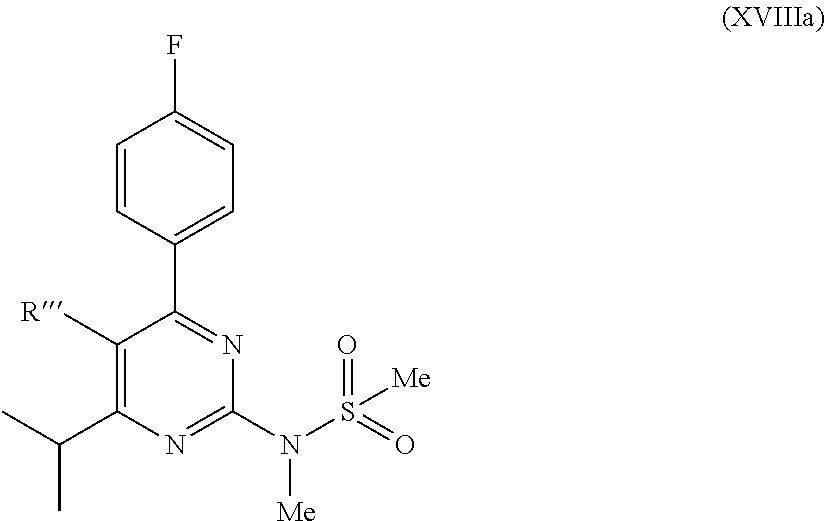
C1=CC(C2=NC(N([Me])S([Me])(=O)=O)=NC(C(C)C)=C2[R])=CC=C1F
